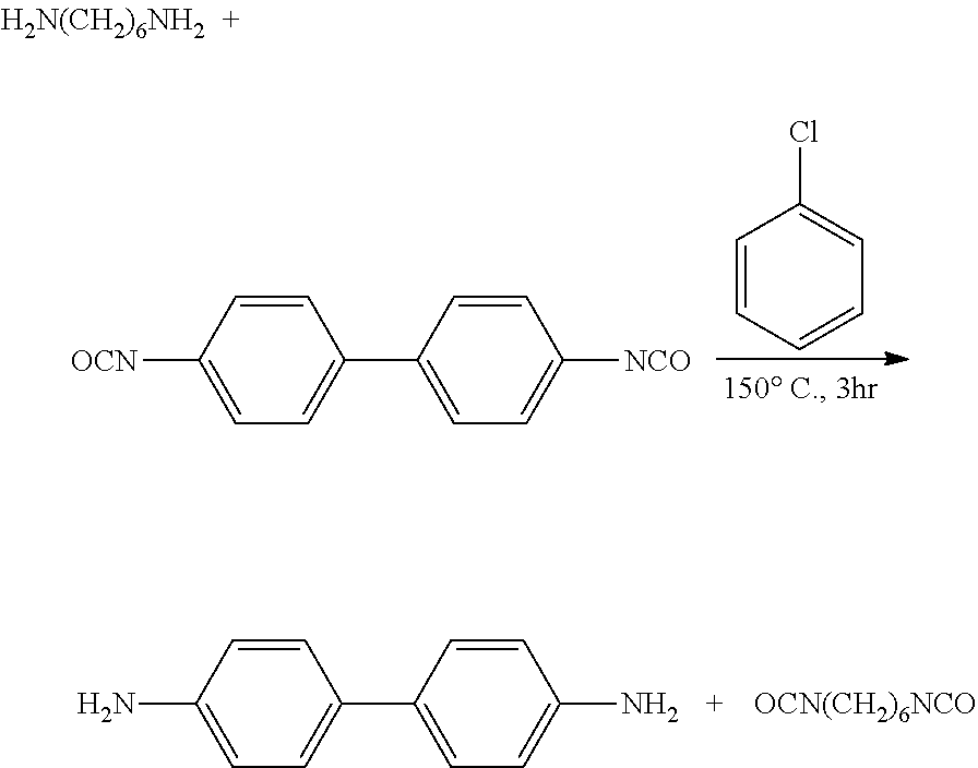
C1=CC=CC=C1Cl.[OCN]C1=CC=C(C2=CC=C([NCO])C=C2)C=C1.NC1=CC=C(C2=CC=C(N)C=C2)C=C1.[OCN(CH2)6NCO].[H2N(CH2)6NH2]
